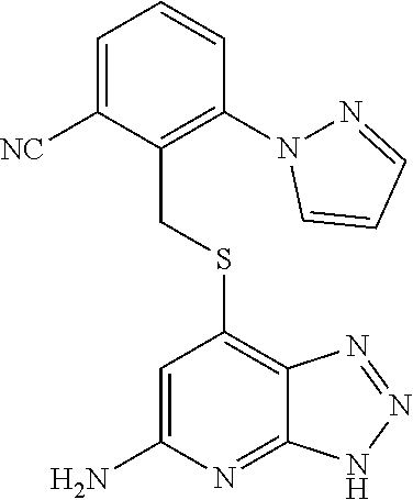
C1=C(N)N=C2C(=C1SCC1=C(N3N=CC=C3)C=CC=C1[NC])N=NN2
